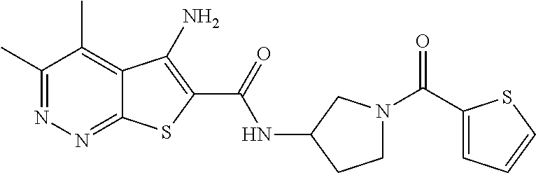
C1(C)=NN=C2C(=C1C)C(N)=C(C(=O)NC1CCN(C(=O)C3=CC=CS3)C1)S2
